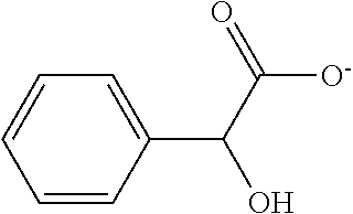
C1=CC(C(C([O-])=O)O)=CC=C1
